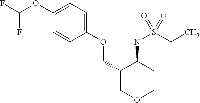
C(OC1=CC=C(OCC2COCCC2NS(CC)(=O)=O)C=C1)(F)F
